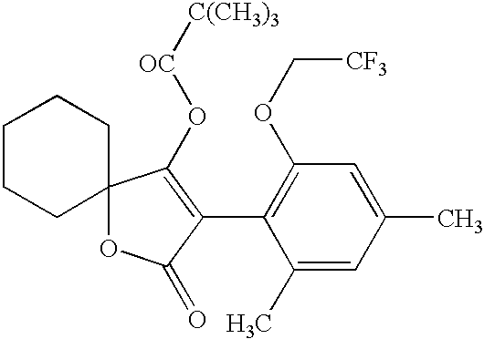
C1(OC[CF3])=C(C2=C(O[OC][C(CH3)3])C3(OC2=O)CCCCC3)C(C)=CC(C)=C1
